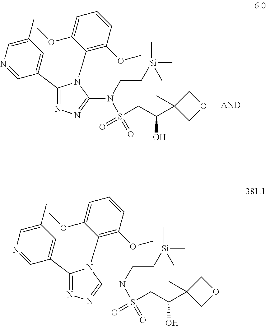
C1(C2=NN=C(N(CC[Si](C)(C)C)S(CC(C3(C)COC3)O)(=O)=O)N2C2=C(OC)C=CC=C2OC)=CC(C)=CN=C1.C1(C2=NN=C(N(CC[Si](C)(C)C)S(CC(C3(C)COC3)O)(=O)=O)N2C2=C(OC)C=CC=C2OC)=CC(C)=CN=C1
